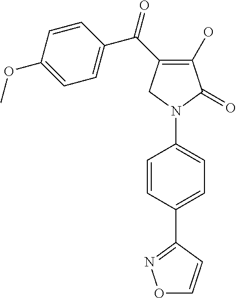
C1(O)=C(C(C2=CC=C(OC)C=C2)=O)CN(C2=CC=C(C3=NOC=C3)C=C2)C1=O
